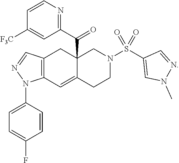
C12=C(C=C3C(C(=O)C4=NC=CC([F3C])=C4)(C1)CN(S(C1=CN(C)N=C1)(=O)=O)CC3)N(C1=CC=C(F)C=C1)N=C2
